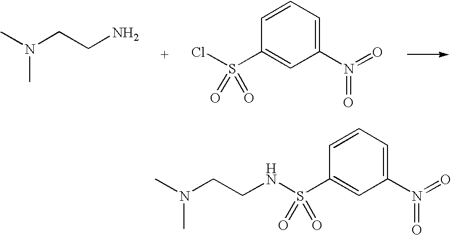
CN(CCN)C.C1=CC(S(Cl)(=O)=O)=CC(N(=O)=O)=C1.C1=CC(S(NCCN(C)C)(=O)=O)=CC(N(=O)=O)=C1
